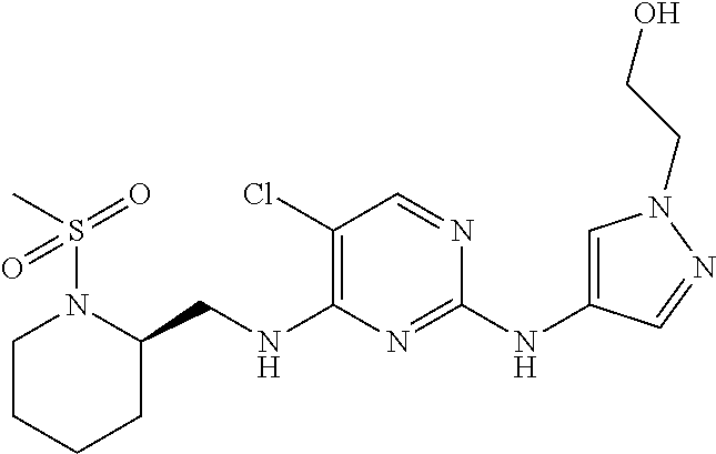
C1(Cl)=C(NCC2N(S(C)(=O)=O)CCCC2)N=C(NC2=CN(CCO)N=C2)N=C1
